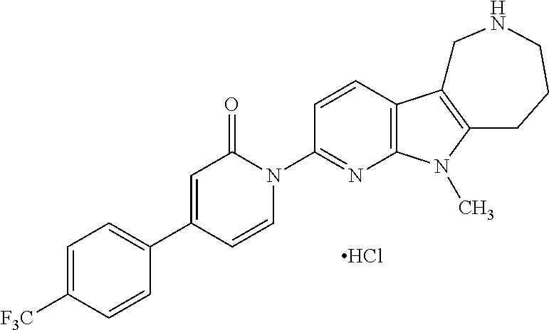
C1=C([F3C])C=CC(C2=CC(=O)N(C3=NC4=C(C=C3)C3=C(N4C)CCCNC3)C=C2)=C1.Cl
